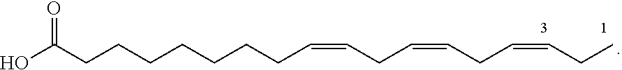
C(CCCCCCCC=CCC=CCC=CCC)(O)=O
